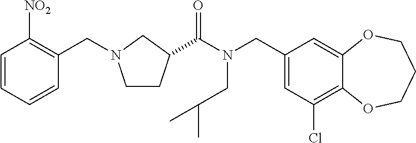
C1(CN(C(=O)C2CCN(CC3=C([NO2])C=CC=C3)C2)CC(C)C)=CC(Cl)=C2C(=C1)OCCCO2
